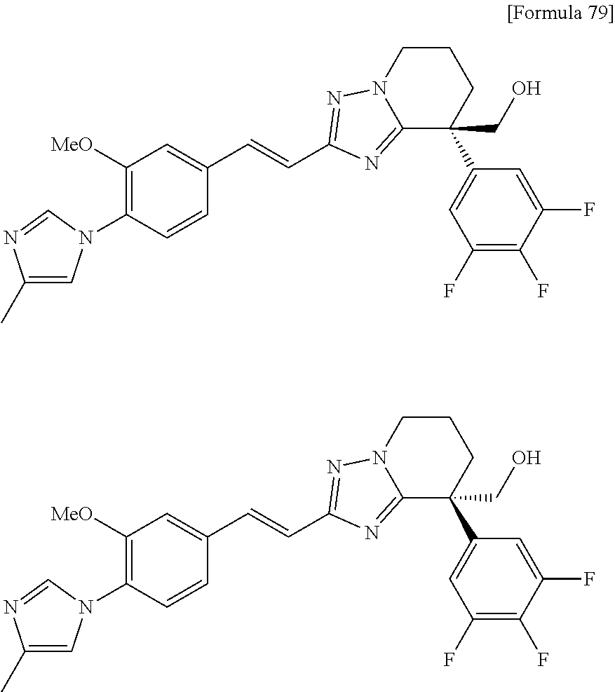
C1=C(C=CC2=NN3CCCC(C4=CC(F)=C(F)C(F)=C4)(CO)C3=N2)C=CC(N2C=C(C)N=C2)=C1[MeO].C1=C(C=CC2=NN3CCCC(C4=CC(F)=C(F)C(F)=C4)(CO)C3=N2)C=CC(N2C=C(C)N=C2)=C1[MeO]
